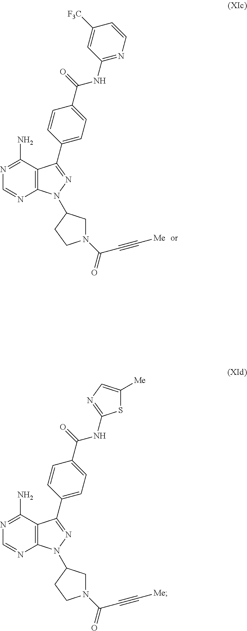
C12=C(C(N)=NC=N1)C(C1=CC=C(C(=O)NC3=NC=CC([F3C])=C3)C=C1)=NN2C1CN(C(C#C[Me])=O)CC1.C12=C(C(N)=NC=N1)C(C1=CC=C(C(=O)NC3=NC=C([Me])S3)C=C1)=NN2C1CN(C(C#C[Me])=O)CC1
